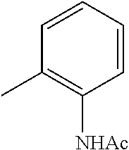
C1=CC=CC(C)=C1[NHAc]
